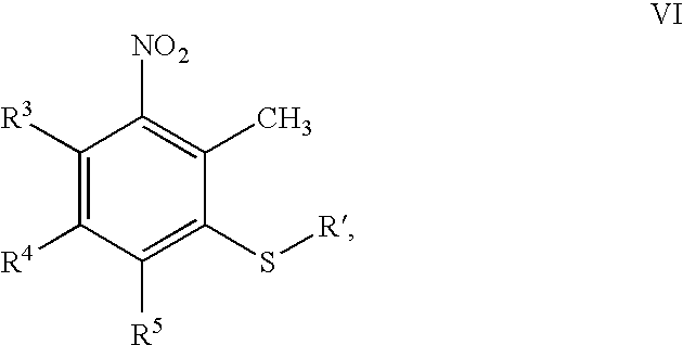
C1([R3])=C([R4])C([R5])=C(S[R])C(C)=C1[NO2]
